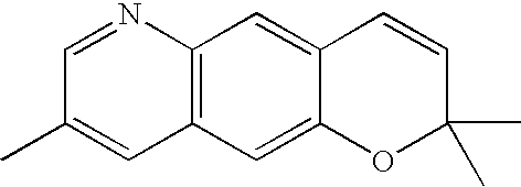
C1=NC2=C(C=C1C)C=C1C(=C2)C=CC(C)(C)O1
